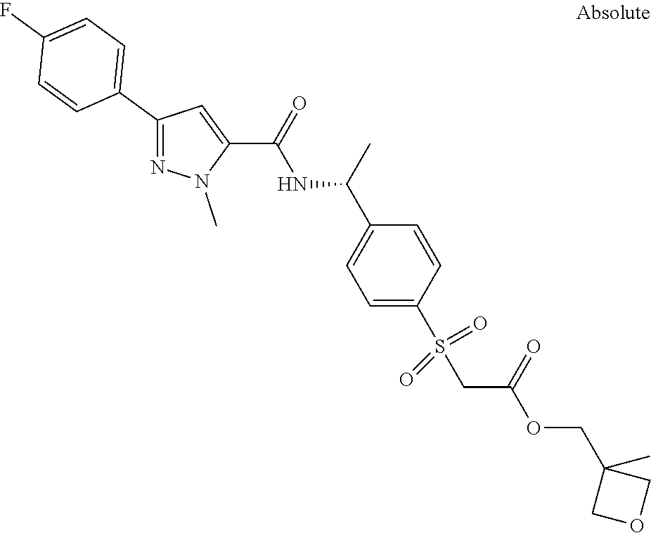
N1=C(C2=CC=C(F)C=C2)C=C(C(=O)NC(C2=CC=C(S(CC(OCC3(C)COC3)=O)(=O)=O)C=C2)C)N1C
